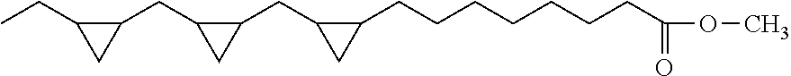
CCC1CC1CC1CC1CC1CC1CCCCCCCC(OC)=O
